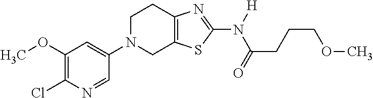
C1(OC)=C(Cl)N=CC(N2CC3=C(CC2)N=C(N([H])C(=O)CCCOC)S3)=C1
